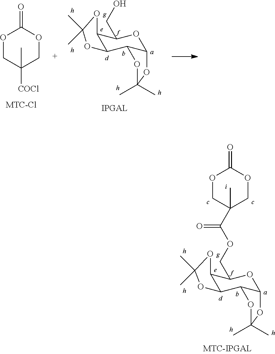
C1(C)([COCl])COC(=O)OC1.OCC1C2C(C3C(O1)OC(C)(C)O3)OC(C)(C)O2.O(C(C1(C)COC(=O)OC1)=O)CC1C2C(C3C(O1)OC(C)(C)O3)OC(C)(C)O2
